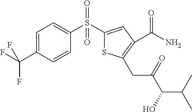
C1(S(C2=CC=C(C(F)(F)F)C=C2)(=O)=O)=CC(C(N)=O)=C(CC(C(O)C(C)C)=O)S1
